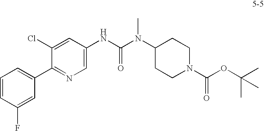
C1=CC(F)=CC(C2=NC=C(NC(N(C3CCN(C(OC(C)(C)C)=O)CC3)C)=O)C=C2Cl)=C1
